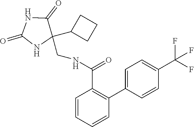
C1=C(C2=C(C(NCC3(C4CCC4)NC(=O)NC3=O)=O)C=CC=C2)C=CC(C(F)(F)F)=C1
